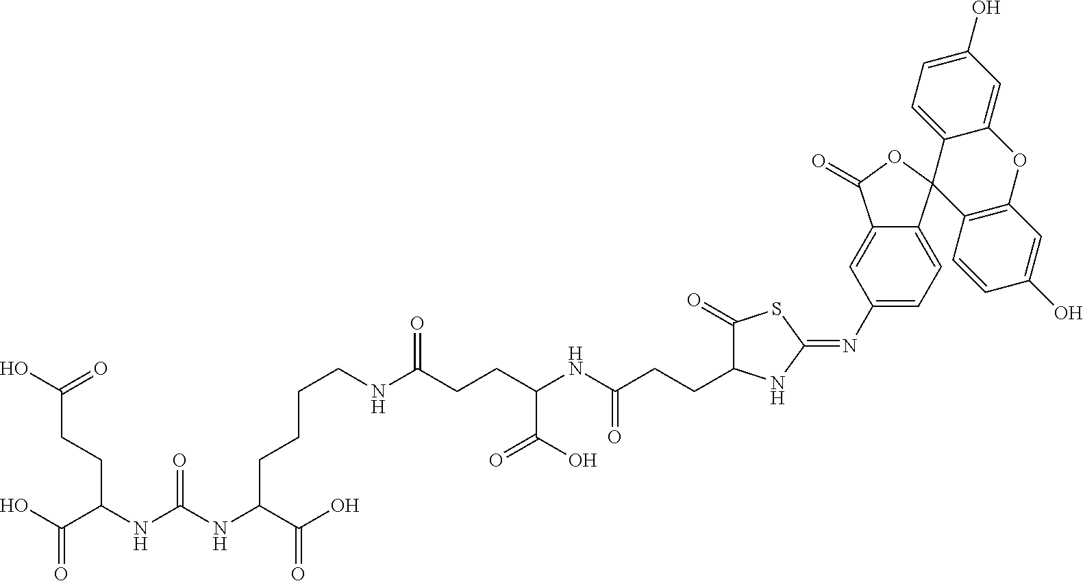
C(CNC(CCC(NC(CCC1C(=O)SC(=NC2=CC=C3C(=C2)C(=O)OC32C3=C(OC4=CC(O)=CC=C24)C=C(O)C=C3)N1)=O)C(O)=O)=O)CCC(NC(NC(C(O)=O)CCC(O)=O)=O)C(O)=O
